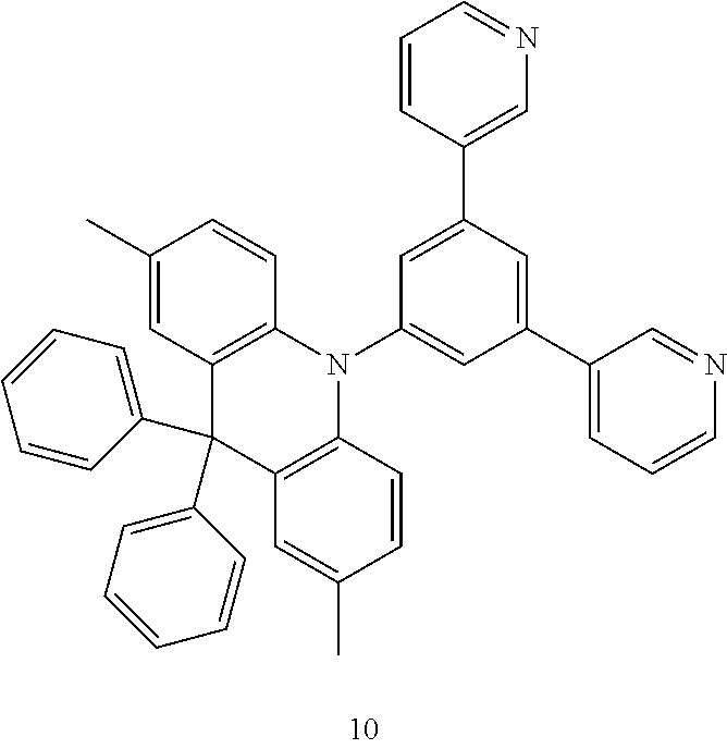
C1(C)=CC2=C(C=C1)N(C1=CC(C3=CC=CN=C3)=CC(C3=CN=CC=C3)=C1)C1=C(C2(C2=CC=CC=C2)C2=CC=CC=C2)C=C(C)C=C1
